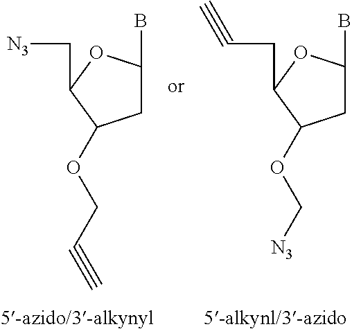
C1C(B)OC(C[N3])C1OCC#C.C1C(B)OC(CC#C)C1OC[N3]
